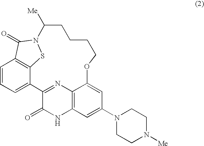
C1=CC=C2C3=C1C(=O)N(S3)C([Me])CCCCOC1=CC(N3CCN([Me])CC3)=CC3=C1N=C2C(=O)N3
